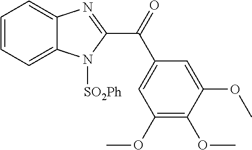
C1=CC=C2C(=C1)N=C(C(=O)C1=CC(OC)=C(OC)C(OC)=C1)N2[SO2Ph]
